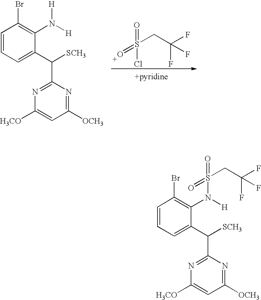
O=S(=O)(Cl)CC(F)(F)F.C1=CC=C(C([SCH3])C2=NC([H3CO])=CC([OCH3])=N2)C(N([H])[H])=C1Br.C1=CC=C(C([SCH3])C2=NC([H3CO])=CC([OCH3])=N2)C(N([H])S(=O)(=O)CC(F)(F)F)=C1Br
